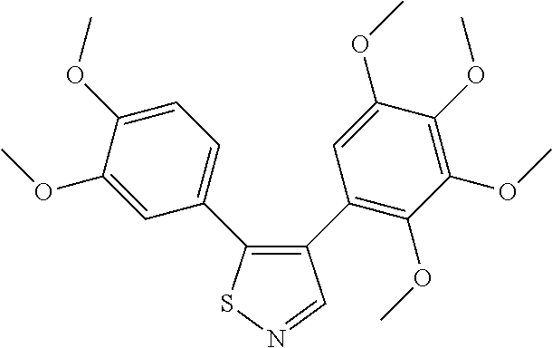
C1(OC)=CC(C2=C(C3=C(OC)C(OC)=C(OC)C(OC)=C3)C=NS2)=CC=C1OC
